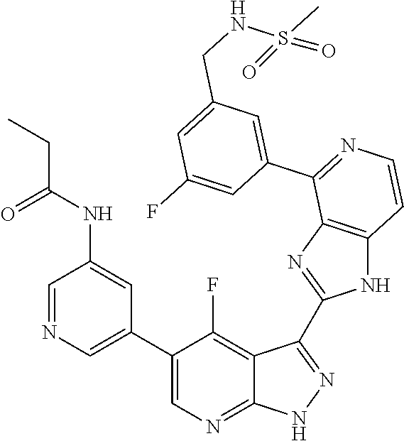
C1=NC=C(C2=CN=C3C(=C2F)C(C2=NC4=C(N2)C=CN=C4C2=CC(CNS(C)(=O)=O)=CC(F)=C2)=N[N H]3)C=C1NC(CC)=O
